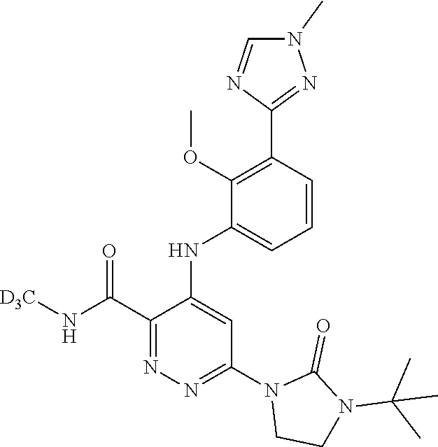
C1(C(N[D3C])=O)=NN=C(N2CCN(C(C)(C)C)C2=O)C=C1NC1=CC=CC(C2=NN(C)C=N2)=C1OC
